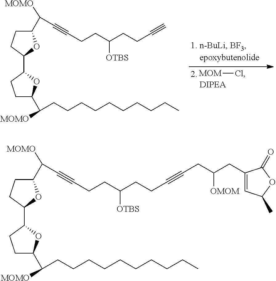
C1(C(C#CCCC(CCC#C)[OTBS])[MOMO])CCC(C2CCC(C(CCCCCCCCCC)[MOMO])O2)O1.[MOM]Cl.C1(C(C#CCCC(CCC#CCC(CC2=CC(C)OC2=O)[OMOM])[OTBS])[MOMO])CCC(C2CCC(C(CCCCCCCCCC)[MOMO])O2)O1
